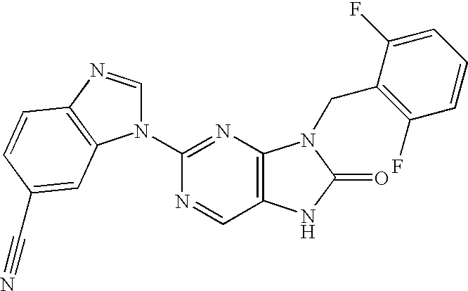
C12=C(N=C(N3C=NC4=C3C=C(C#N)C=C4)N=C1)N(CC1=C(F)C=CC=C1F)C(=O)N2
